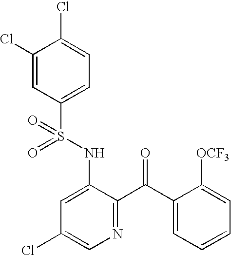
C1(Cl)=CC(S(NC2=CC(Cl)=CN=C2C(C2=CC=CC=C2[OCF3])=O)(=O)=O)=CC=C1Cl
